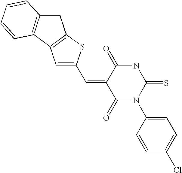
C1=C(C=C2C(=O)N(C3=CC=C(Cl)C=C3)C(=S)NC2=O)SC2=C1C1=C(C2)C=CC=C1
